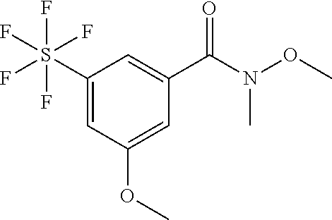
C1=C(S(F)(F)(F)(F)F)C=C(C(N(OC)C)=O)C=C1OC
